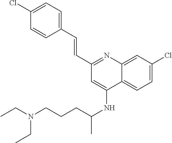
C1(C=CC2=CC=C(Cl)C=C2)=NC2=CC(Cl)=CC=C2C(NC(C)CCCN(CC)CC)=C1
